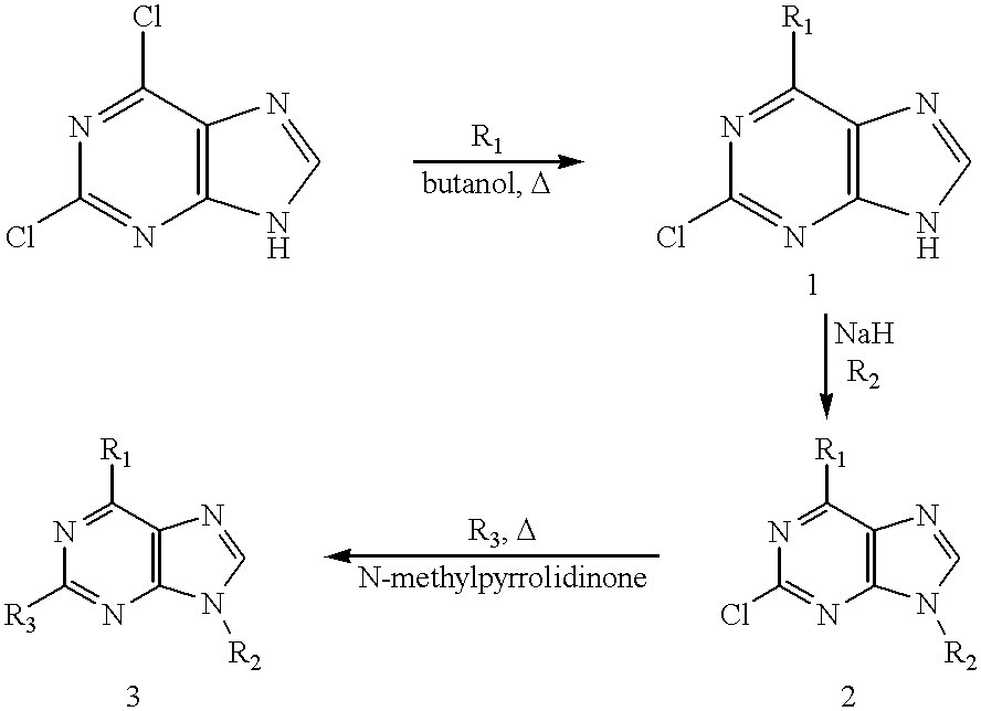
N1=C([R1])C2=C(N=C1[R3])N([R2])C=N2.N1=C([R1])C2=C(N=C1Cl)N([R2])C=N2.N1=C(Cl)C2=C(N=C1Cl)NC=N2.N1=C([R1])C2=C(N=C1Cl)NC=N2
